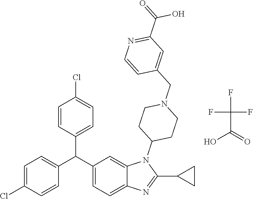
C1=C(Cl)C=CC(C(C2=CC=C3C(=C2)N(C2CCN(CC4=CC(C(=O)O)=NC=C4)CC2)C(C2CC2)=N3)C2=CC=C(Cl)C=C2)=C1.FC(F)(F)C(=O)O
